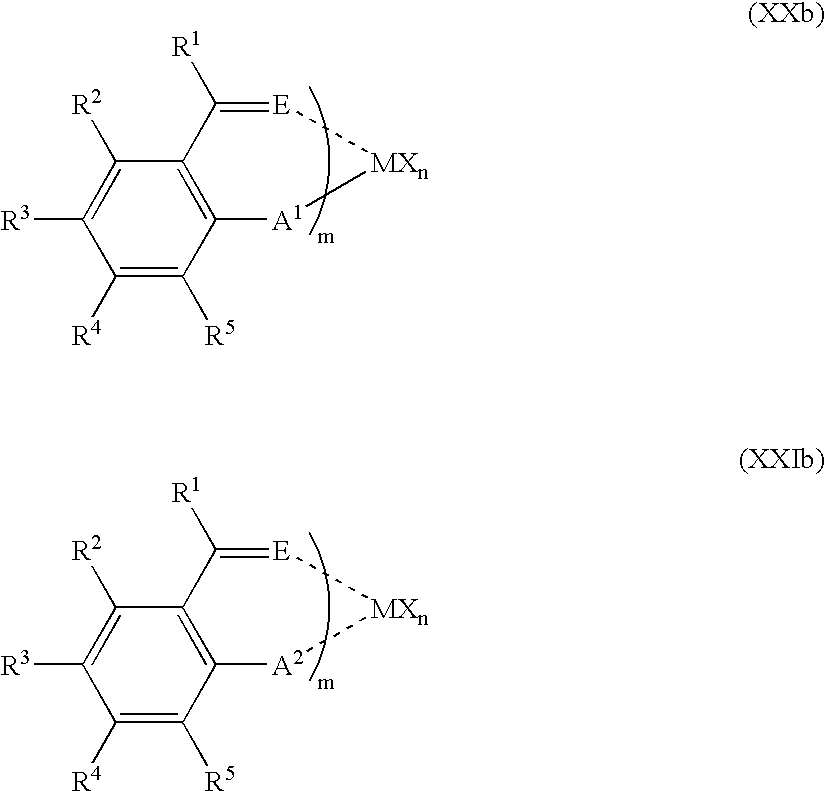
C12=C(C([R1])=[E][MXn][A1]1)C([R2])=C([R3])C([R4])=C2[R5].C12=C(C([R1])=[E][MXn][A2]1)C([R2])=C([R3])C([R4])=C2[R5]
